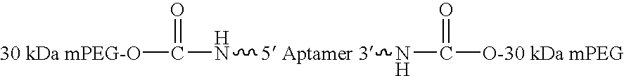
C(N[5 Aptamer 3]NC([O-30 kDa mPEG])=O)(=O)[30 kDa mPEG-O]
